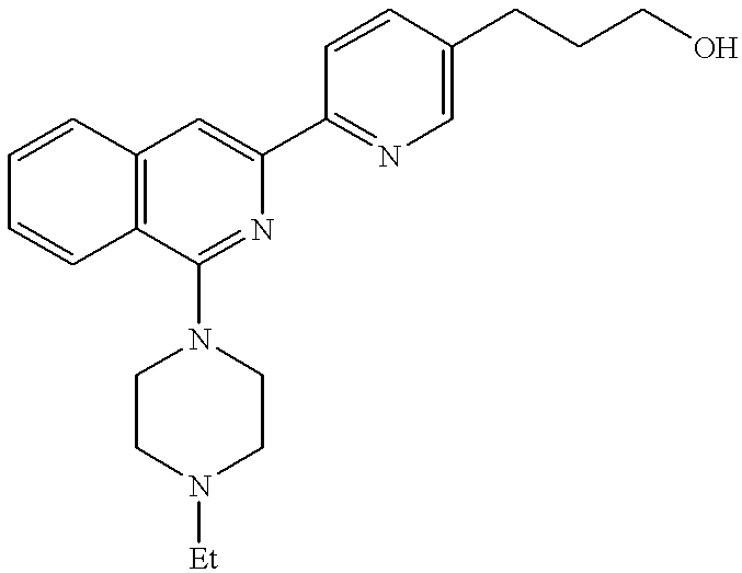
C12=C(C(N3CCN([Et])CC3)=NC(C3=NC=C(CCCO)C=C3)=C1)C=CC=C2
